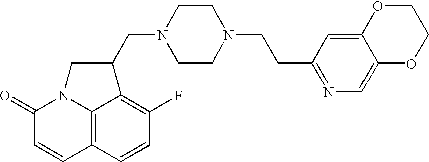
C12=C3C=CC(F)=C1C(CN1CCN(CCC4=NC=C5C(=C4)OCCO5)CC1)CN2C(=O)C=C3
